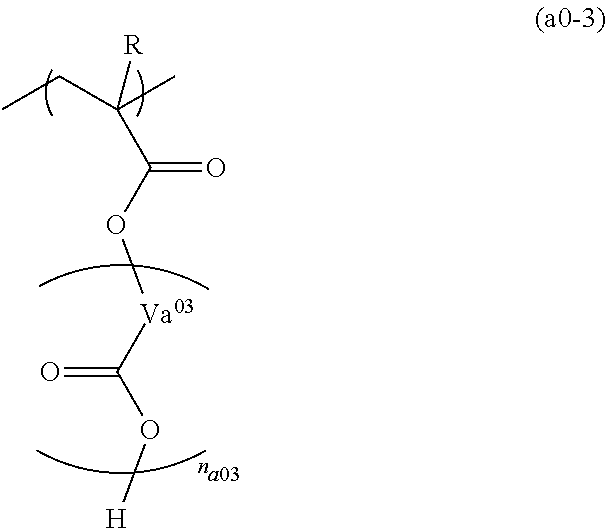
CCC(C)([R])C(O[Va03]C(O[H])=O)=O
